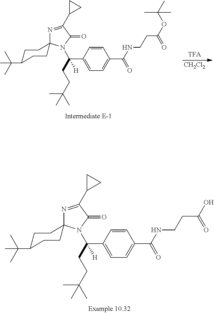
[CH2Cl2].C(C(C)(C)C)CC(N1C2(CCC(C(C)(C)C)CC2)N=C(C2CC2)C1=O)(C1=CC=C(C(=O)NCCC(OC(C)(C)C)=O)C=C1)[H].C(C(C)(C)C)CC(N1C2(CCC(C(C)(C)C)CC2)N=C(C2CC2)C1=O)(C1=CC=C(C(=O)NCCC(O)=O)C=C1)[H]
